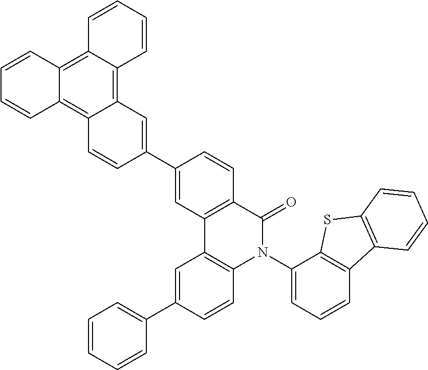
C12=C3C(=C4C(=C1C=CC=C2)C=C(C1=CC2=C(C=C1)C(=O)N(C1=CC=CC5=C1SC1=C5C=CC=C1)C1=C2C=C(C2=CC=CC=C2)C=C1)C=C4)C=CC=C3
